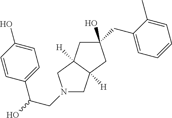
C1(O)(CC2=CC=CC=C2C)CC2([H])C([H])(C1)CN(CC(O)C1=CC=C(O)C=C1)C2
